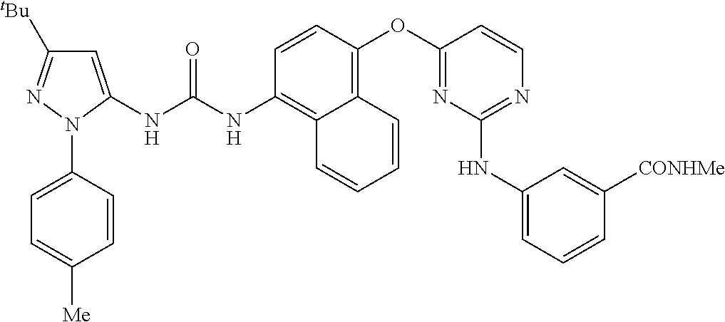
C1=CC(OC2=NC(NC3=CC=CC([CONHMe])=C3)=NC=C2)=C2C(=C1NC(NC1=CC([tBu])=NN1C1=CC=C([Me])C=C1)=O)C=CC=C2
